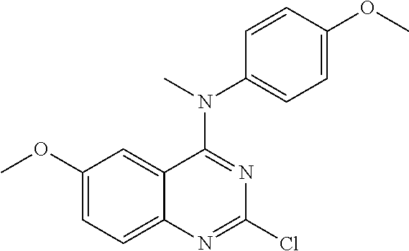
C1(OC)=CC=C2C(=C1)C(N(C)C1=CC=C(OC)C=C1)=NC(Cl)=N2
